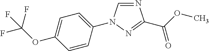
N1=CN(C2=CC=C(OC(F)(F)F)C=C2)N=C1C(OC)=O
